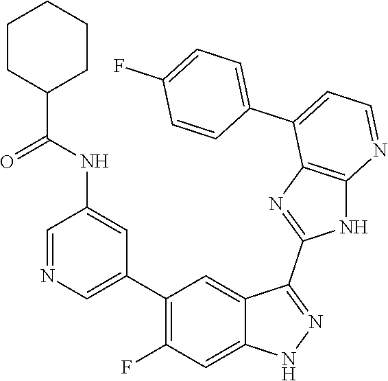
C1=NC=C(C2=C(F)C=C3C(=C2)C(C2=NC4=C(N2)N=CC=C4C2=CC=C(F)C=C2)=NN3)C=C1NC(=O)C1CCCCC1
